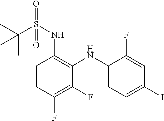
C1=CC(F)=C(F)C(NC2=CC=C(I)C=C2F)=C1NS(C(C)(C)C)(=O)=O
